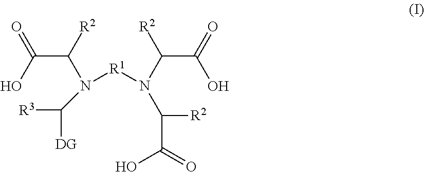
OC(=O)C([R2])N(C([DG])[R3])[R1]N(C([R2])C(O)=O)C([R2])C(=O)O
